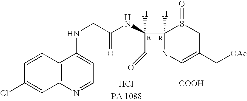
C1(=O)N2C([H])(C1([H])NC(CNC1=CC=NC3=C1C=CC(Cl)=C3)=O)S(=O)CC(C[OAc])=C2[COOH].Cl
